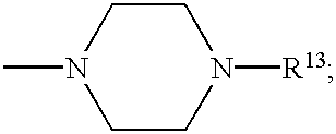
CN1CCN([R13])CC1
